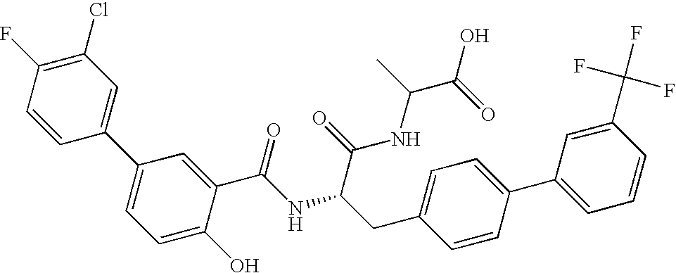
C1=CC(C2=CC=C(O)C(C(NC(C(NC(C(=O)O)C)=O)CC3=CC=C(C4=CC=CC(C(F)(F)F)=C4)C=C3)=O)=C2)=CC(Cl)=C1F
